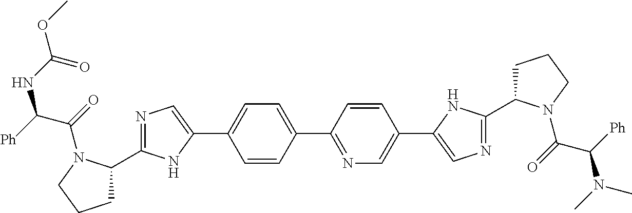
C1=CC(C2=NC=C(C3=CN=C(C4CCCN4C(=O)C([Ph])N(C)C)N3)C=C2)=CC=C1C1=CN=C(C2CCCN2C(=O)C([Ph])NC(OC)=O)N1
